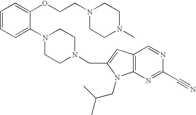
C1=CC=C(OCCN2CCN(C)CC2)C(N2CCN(CC3=CC4=C(N3CC(C)C)N=C(C#N)N=C4)CC2)=C1
